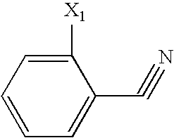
C1([X1])=CC=CC=C1C#N
